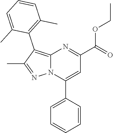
N12C(=C(C3=C(C)C=CC=C3C)C(C)=N1)N=C(C(=O)OCC)C=C2C1=CC=CC=C1
